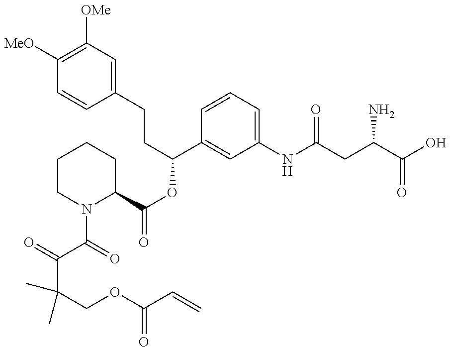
C(C(COC(C=C)=O)(C)C)(C(=O)N1C(C(OC(C2=CC(NC(CC(C(O)=O)N)=O)=CC=C2)CCC2=CC([OMe])=C([MeO])C=C2)=O)CCCC1)=O
